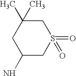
C1(N)CS(=O)(=O)CC(C)(C)C1
